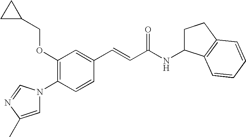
C1(OCC2CC2)=C(N2C=C(C)N=C2)C=CC(C=CC(NC2CCC3=C2C=CC=C3)=O)=C1
